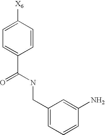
C1(CNC(C2=CC=C([X6])C=C2)=O)=CC=CC(N)=C1
